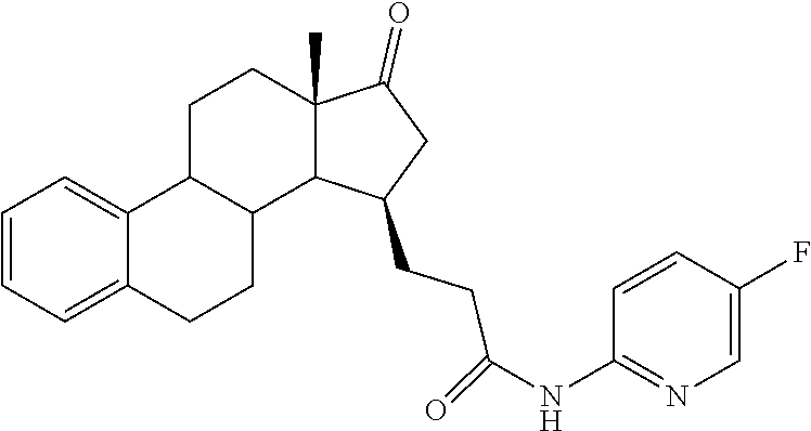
C1=CC(F)=CN=C1NC(=O)CCC1CC(=O)C2(C)CCC3C4=CC=CC=C4CCC3C21
